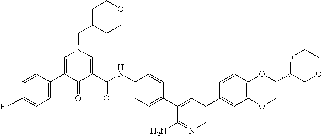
C1C(CN2C=C(C3=CC=C(Br)C=C3)C(=O)C(C(NC3=CC=C(C4=CC(C5=CC(OC)=C(OCC6COCCO6)C=C5)=CN=C4N)C=C3)=O)=C2)CCOC1
